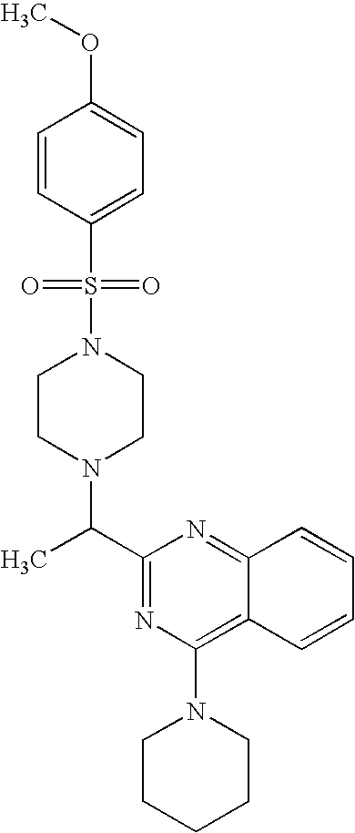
C1CN(C(C2=NC(N3CCCCC3)=C3C(=N2)C=CC=C3)C)CCN1S(C1=CC=C(OC)C=C1)(=O)=O
